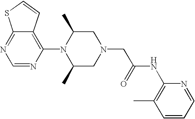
C1=NC(N2C(C)CN(CC(NC3=C(C)C=CC=N3)=O)CC2C)=C2C(=N1)SC=C2
